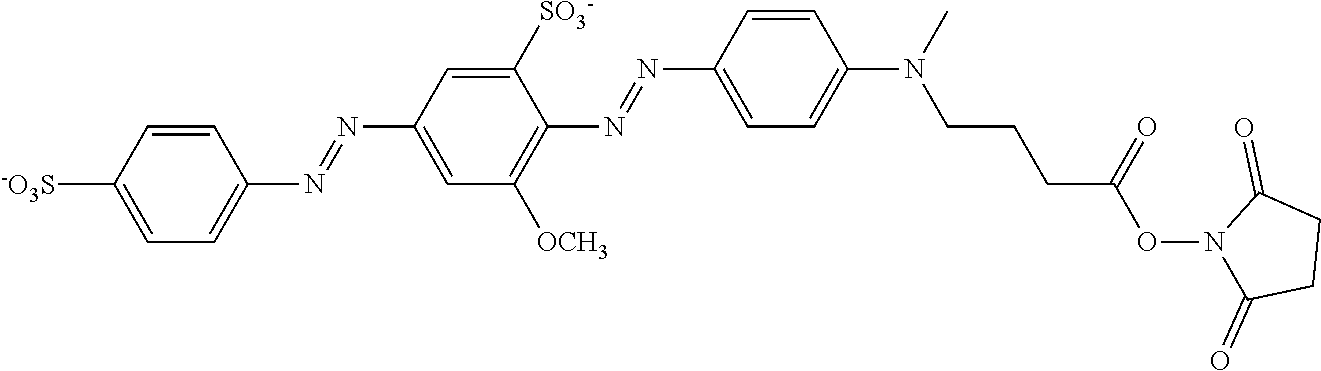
C1([-O3S])=CC=C(N=NC2=CC([OCH3])=C(N=NC3=CC=C(N(C)CCCC(ON4C(=O)CCC4=O)=O)C=C3)C([SO3-])=C2)C=C1
